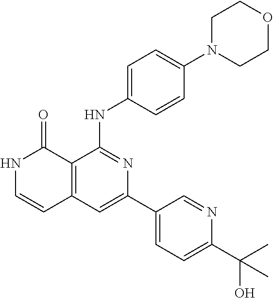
C1=C(N2CCOCC2)C=CC(NC2=NC(C3=CC=C(C(C)(O)C)N=C3)=CC3=C2C(=O)NC=C3)=C1
